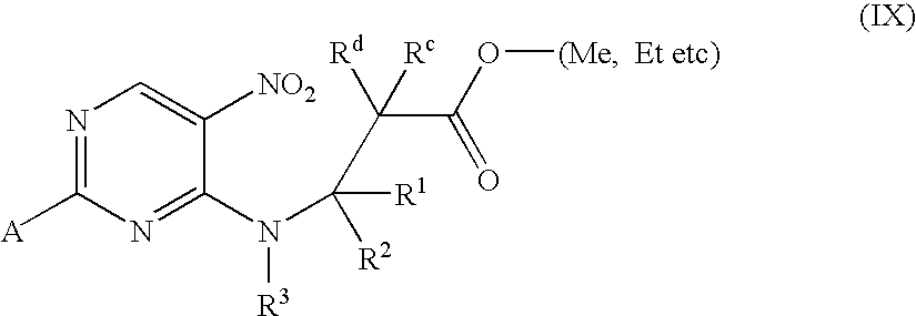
N1=C([A])N=C(N(C(C(C(O[(Me])=O)([Rd])[Rc])([R1])[R2])[R3])C([NO2])=C1.[Et etc)]
